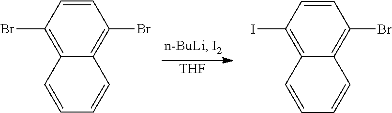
C1=CC(Br)=C2C(=C1Br)C=CC=C2.[THF].C1=CC(I)=C2C(=C1Br)C=CC=C2
